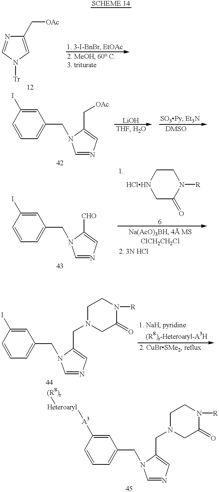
C1(C[OAc])=CN([Tr])C=N1.C1=C(I)C=CC=C1CN1C=NC=C1C[OAc].C1=C(I)C=CC=C1CN1C=NC=C1[CHO].C1C[HClHN]CC(=O)N1[R].C1=C(I)C=CC=C1CN1C=NC=C1CN1CC(=O)N([R])CC1.C1=C([A3][Heteroaryl][(R8)r])C=CC=C1CN1C=NC=C1CN1CC(=O)N([R])CC1
